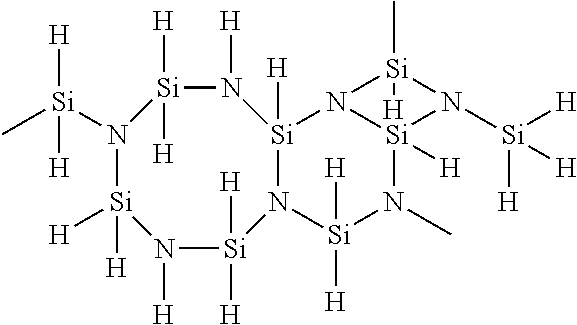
N1([Si](C)([H])[H])[Si]([H])([H])N([H])[Si]([H])([H])N2[Si]([H])(N([H])[Si]1([H])[H])N1[Si]([H])(N(C)[Si]2([H])[H])N([Si]([H])([H])[H])[Si]1(C)[H]
